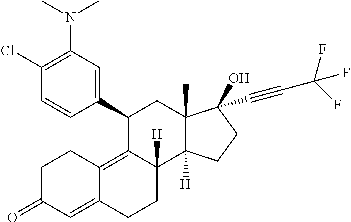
ClC1=C(N(C)C)C=C(C2C3=C4C(=CC(=O)CC4)CCC3([H])C3([H])C(C)(C2)C(O)(C#CC(F)(F)F)CC3)C=C1
